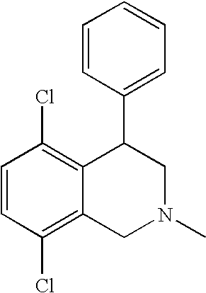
C1(Cl)=C2C(=C(Cl)C=C1)C(C1=CC=CC=C1)CN(C)C2
